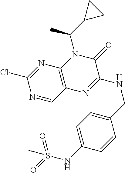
C1(Cl)=NC2=C(C=N1)N=C(NCC1=CC=C(NS(=O)(=O)C)C=C1)C(=O)N2C(C)C1CC1
